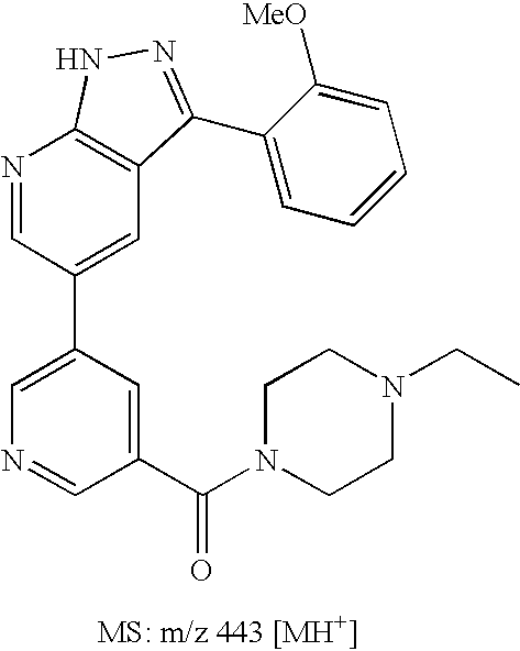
N1=CC(C2=CN=CC(C(N3CCN(CC)CC3)=O)=C2)=CC2=C1NN=C2C1=CC=CC=C1[MeO]
